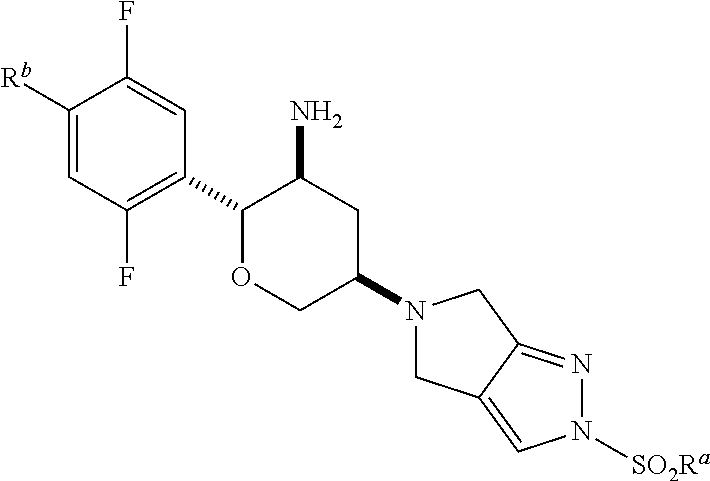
C1(C2OCC(N3CC4=CN([SO2Ra])N=C4C3)CC2N)=C(F)C=C([Rb])C(F)=C1
